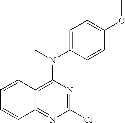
C12=C(N(C)C3=CC=C(OC)C=C3)N=C(Cl)N=C1C=CC=C2C
